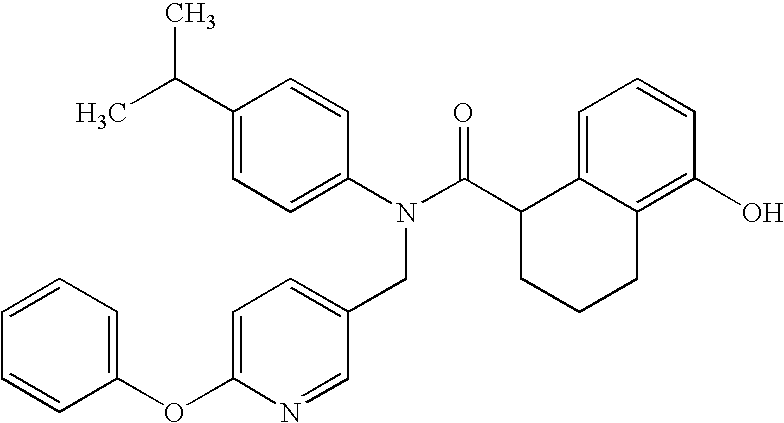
C1(C(C)C)=CC=C(N(C(C2CCCC3=C(O)C=CC=C23)=O)CC2=CC=C(OC3=CC=CC=C3)N=C2)C=C1
